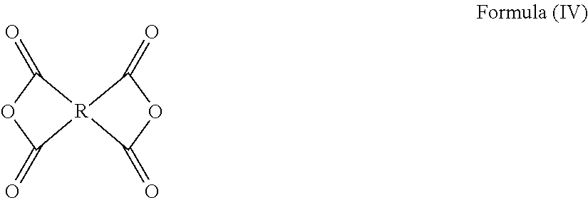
O1C(=O)[R]2(C(=O)OC2=O)C1=O
